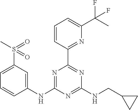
C1(NC2=NC(C3=NC(C(F)(C)F)=CC=C3)=NC(NCC3CC3)=N2)=CC(S(C)(=O)=O)=CC=C1
